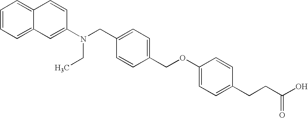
C1(N(CC2=CC=C(COC3=CC=C(CCC(O)=O)C=C3)C=C2)CC)=CC2=CC=CC=C2C=C1
